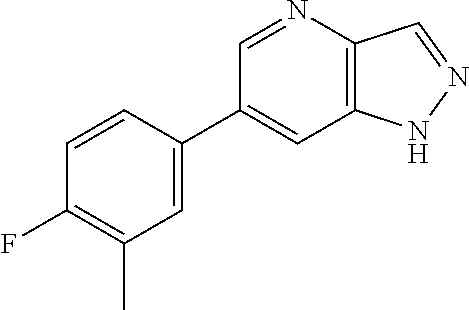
C1(C2=CC(C)=C(F)C=C2)=CC2=C(C=NN2)N=C1
